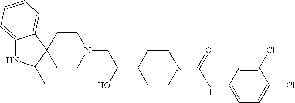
C12=CC=CC=C1C1(C(C)N2)CCN(CC(C2CCN(C(=O)NC3=CC=C(Cl)C(Cl)=C3)CC2)O)CC1
